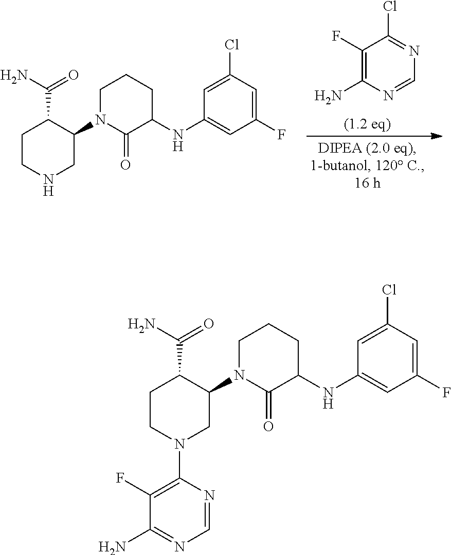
C1(F)=C(N)N=CN=C1Cl.C1CNCC(N2C(=O)C(NC3=CC(F)=CC(Cl)=C3)CCC2)C1C(N)=O.C1CN(C2=C(F)C(N)=NC=N2)CC(N2C(=O)C(NC3=CC(F)=CC(Cl)=C3)CCC2)C1C(N)=O
